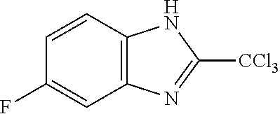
C12=C(C=CC(F)=C1)NC([CCl3])=N2
